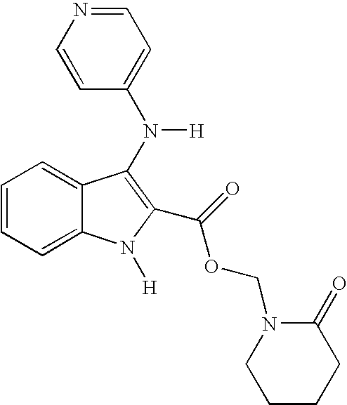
C1=CC=C2C(=C1)N([H])C(C(OCN1CCCCC1=O)=O)=C2N(C1=CC=NC=C1)[H]
